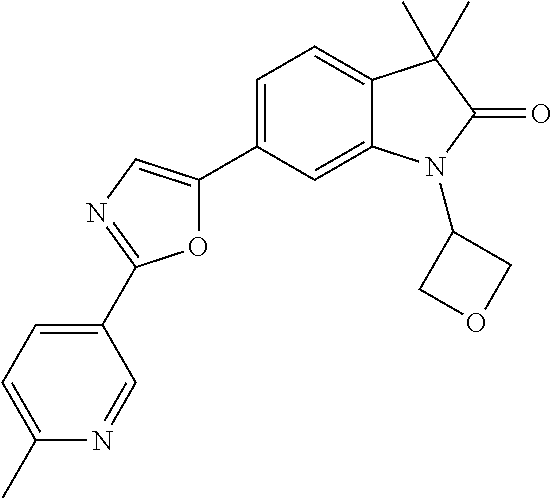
C1=C(C2=CN=C(C3=CC=C(C)N=C3)O2)C=C2C(=C1)C(C)(C)C(=O)N2C1COC1
